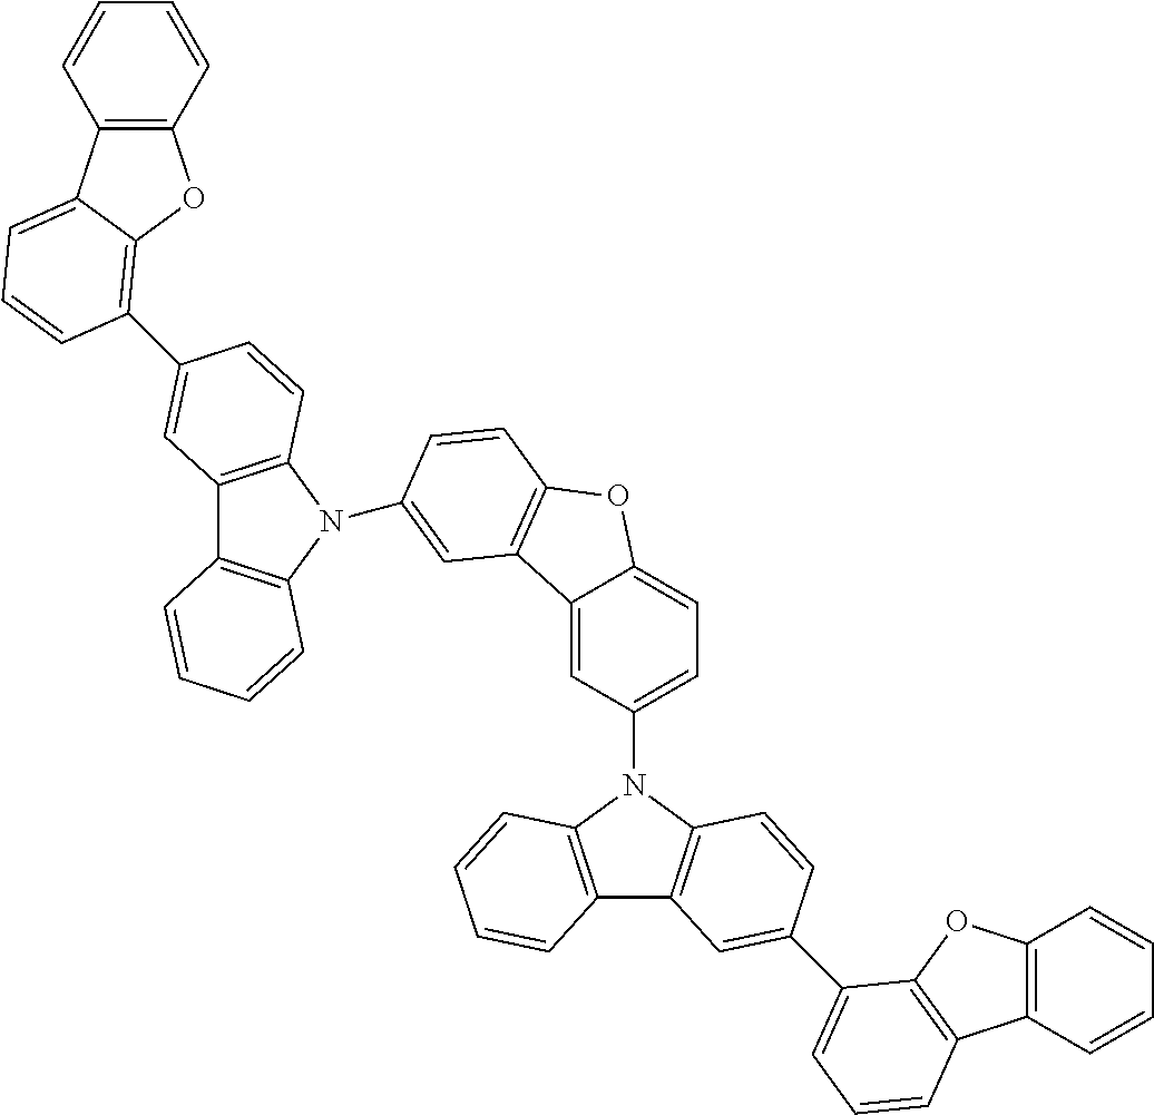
C12=C(C=CC=C1)OC1=C(C3=CC4=C(N(C5=CC6=C(OC7=CC=C(N8C9=C(C%10=C8C=CC(C8=CC=CC%11=C8OC8=C%11C=CC=C8)=C%10)C=CC=C9)C=C76)C=C5)C5=C4C=CC=C5)C=C3)C=CC=C21
